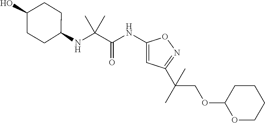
N(C(C(NC1=CC(C(C)(COC2OCCCC2)C)=NO1)=O)(C)C)C1CCC(O)CC1
